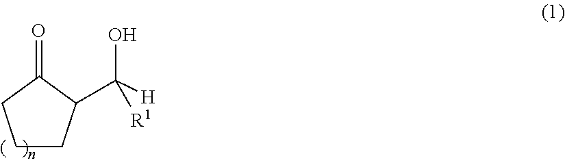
C1CC(C([H])(O)[R1])C(=O)C1
